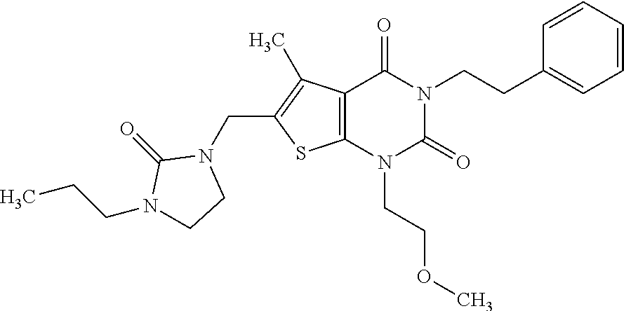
C12=C(N(CCOC)C(=O)N(CCC3=CC=CC=C3)C1=O)SC(CN1C(=O)N(CCC)CC1)=C2C
